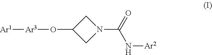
O(C1CN(C(=O)N[Ar2])C1)[Ar3][Ar1]
